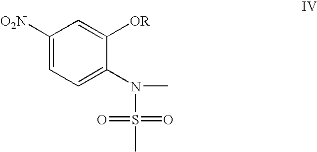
C1([O2N])=CC=C(N(S(=O)(=O)C)C)C([OR])=C1
